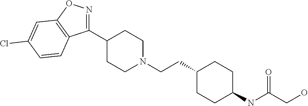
C(CC1CCC(NC(CO)=O)CC1)N1CCC(C2=NOC3=C2C=CC(Cl)=C3)CC1
